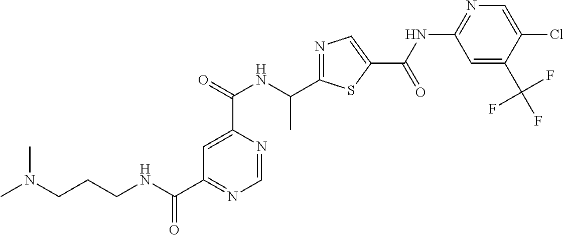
N1=C(C(NC(C2=CC(C(NCCCN(C)C)=O)=NC=N2)=O)C)SC(C(=O)NC2=NC=C(Cl)C(C(F)(F)F)=C2)=C1
